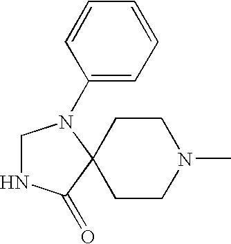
C1CN(C)CCC12N(C1=CC=CC=C1)CNC2=O
